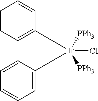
C1=CC2=C(C=C1)[Ir]([PPh3])([PPh3])(Cl)C1=CC=CC=C21
